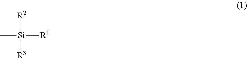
[Si]([R3])([R2])([R1])C
